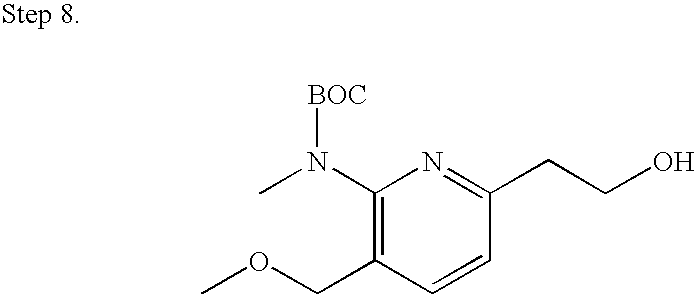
C1(N(C)[BOC])=C(COC)C=CC(CCO)=N1
